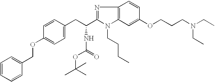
C12=C(C=C(OCCCN(CC)CC)C=C1)N(CCCC)C(C(CC1=CC=C(OCC3=CC=CC=C3)C=C1)NC(OC(C)(C)C)=O)=N2
